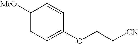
C(OC1=CC=C([MeO])C=C1)C[CN]
